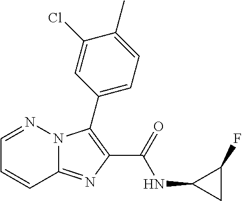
C12=NC(C(=O)NC3CC3F)=C(C3=CC=C(C)C(Cl)=C3)N1N=CC=C2
